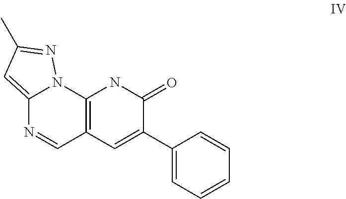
C12=CC(C)=NN1C1=C(C=N2)C=C(C2=CC=CC=C2)C(=O)N1
